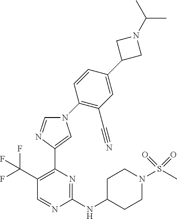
C1(NC2CCN(S(C)(=O)=O)CC2)=NC(C2=CN(C3=C(C#N)C=C(C4CN(C(C)C)C4)C=C3)C=N2)=C(C(F)(F)F)C=N1
